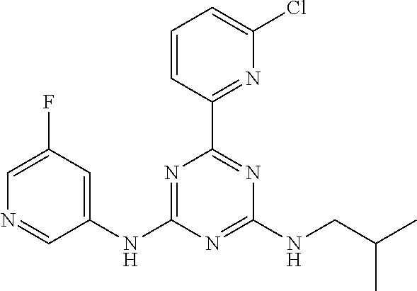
C1(NC2=NC(C3=NC(Cl)=CC=C3)=NC(NCC(C)C)=N2)=CC(F)=CN=C1
